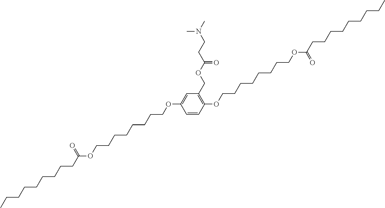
C1=CC(OCCCCCCCCOC(CCCCCCCCC)=O)=C(COC(CCN(C)C)=O)C=C1OCCCCCCCCOC(CCCCCCCCC)=O
